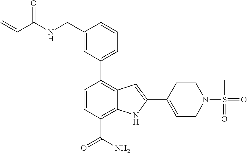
C1=CC(C(N)=O)=C2C(=C1C1=CC=CC(CNC(C=C)=O)=C1)C=C(C1=CCN(S(C)(=O)=O)CC1)N2
